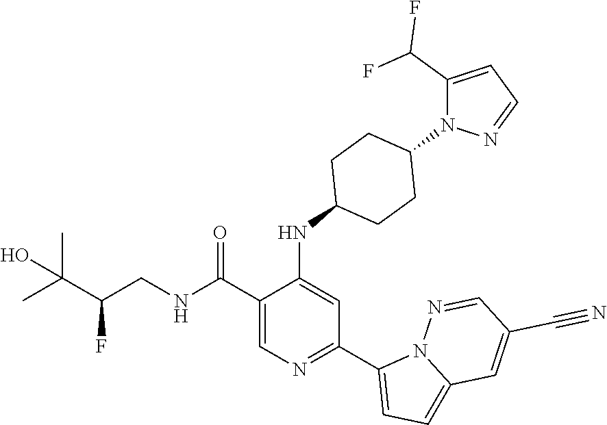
C1(C(NCC(C(C)(C)O)F)=O)=CN=C(C2=CC=C3N2N=CC(C#N)=C3)C=C1NC1CCC(N2C(C(F)F)=CC=N2)CC1
